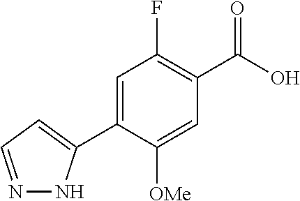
C1=C(C2=CC=NN2)C([OMe])=CC(C(=O)O)=C1F
